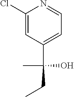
C1(Cl)=CC(C(CC)(C)O)=CC=N1
